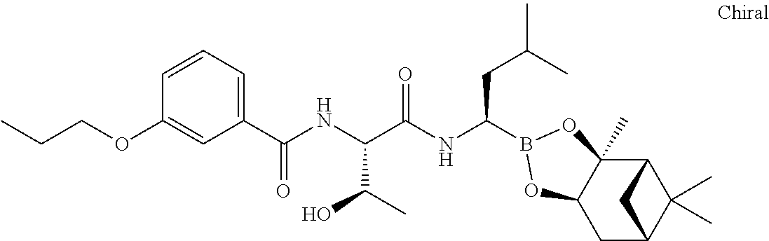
C1(C(NC(C(NC(CC(C)C)B2OC3(C)C4C(C)(C)C(CC3O2)C4)=O)C(C)O)=O)=CC=CC(OCCC)=C1
